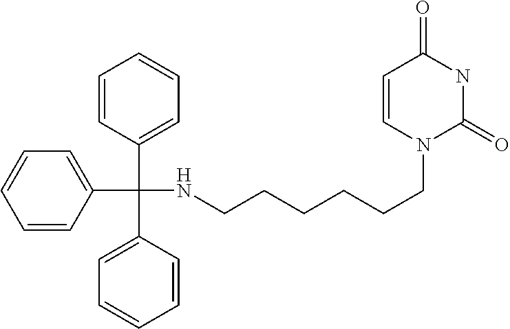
C1=CC(C(C2=CC=CC=C2)(NCCCCCCN2C(=O)NC(=O)C=C2)C2=CC=CC=C2)=CC=C1
